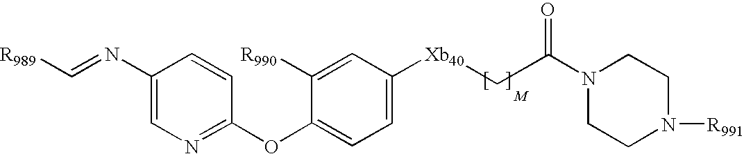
C1(N=C[R989])=CN=C(OC2=CC=C([Xb40]CC(=O)N3CCN([R991])CC3)C=C2[R990])C=C1
